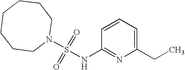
N1(S(=O)(=O)NC2=NC(CC)=CC=C2)CCCCCCC1
